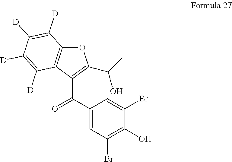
O1C2=C(C(C(C3=CC(Br)=C(O)C(Br)=C3)=O)=C1C(C)O)C([D])=C([D])C([D])=C2[D]
